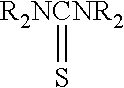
[R2NCNR2]=S
